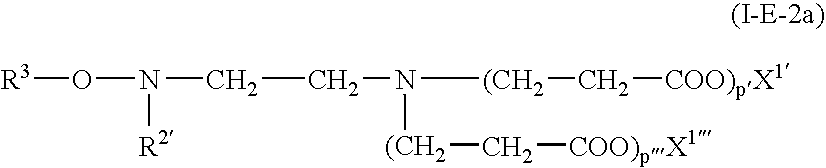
[R3]ON([R2])CCN([(CH2]C[COO)pX1])[(CH2]C[COO)pX1]
